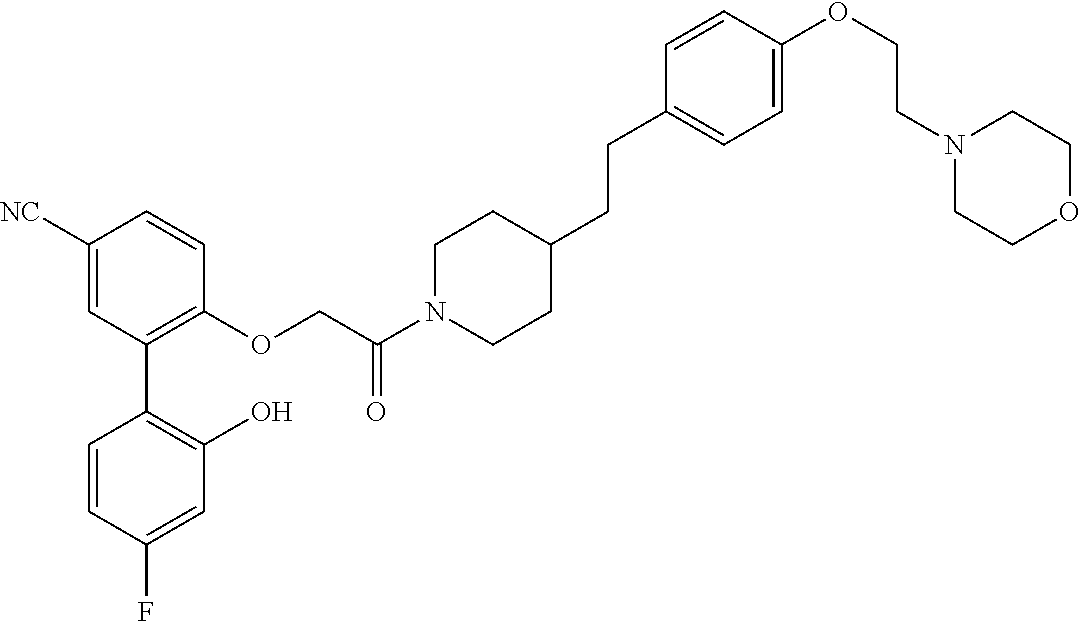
C1([NC])=CC(C2=C(O)C=C(F)C=C2)=C(OCC(N2CCC(CCC3=CC=C(OCCN4CCOCC4)C=C3)CC2)=O)C=C1
